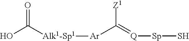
OC([Alk1-Sp1][Ar]C(=[Q][Sp]S)[Z1])=O
